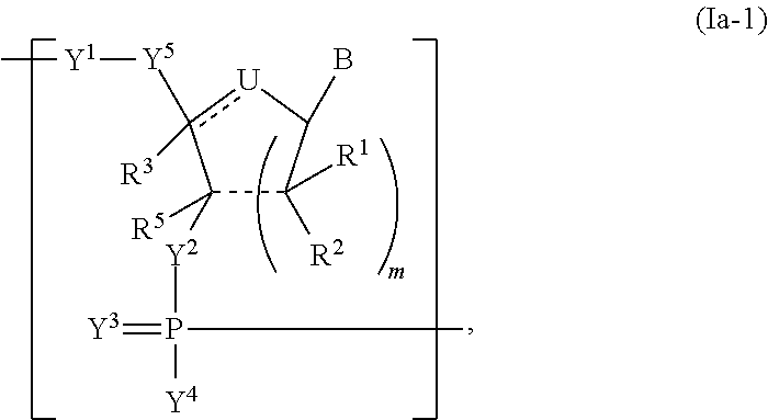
C1([Y2]P([Y4])(C)=[Y3])([R5])C([R2])([R1])C(B)[U]c1([R3])[Y5][Y1]C
